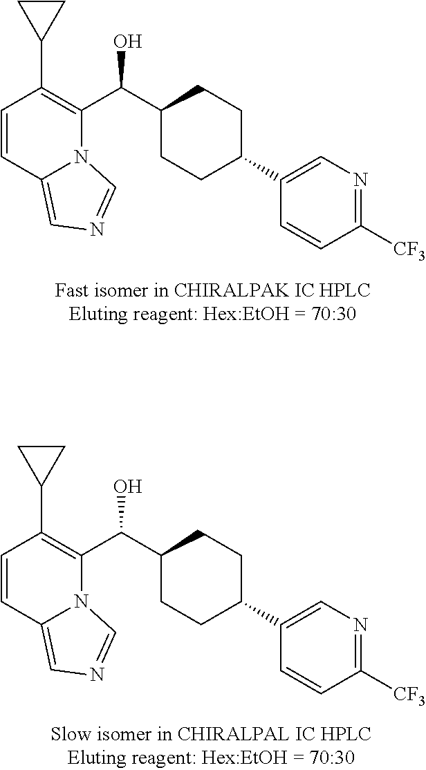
C1=CC2=CN=CN2C(C(C2CCC(C3=CN=C([CF3])C=C3)CC2)O)=C1C1CC1.C1=CC2=CN=CN2C(C(C2CCC(C3=CN=C([CF3])C=C3)CC2)O)=C1C1CC1
